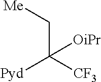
C(C([CF3])([Pyd])[OiPr])[Me]
